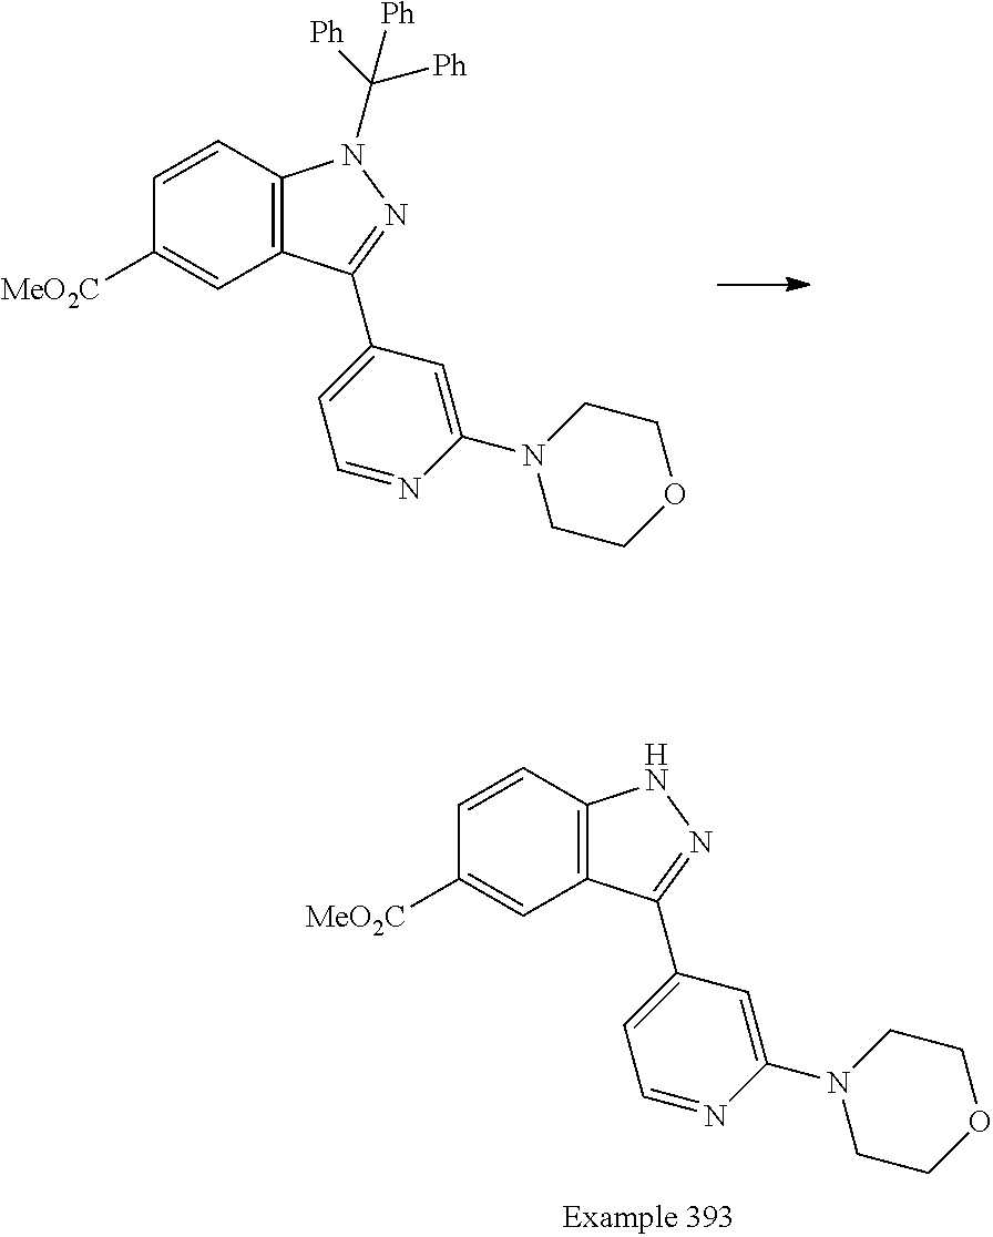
C1=CC2=C(C=C1[MeO2C])C(C1=CC=NC(N3CCOCC3)=C1)=NN2.C1=CC2=C(C=C1[MeO2C])C(C1=CC=NC(N3CCOCC3)=C1)=NN2C([Ph])([Ph])[Ph]
